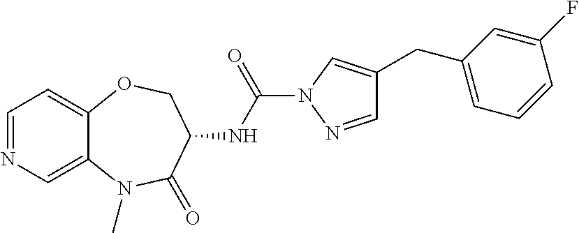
C1=NC=C2C(=C1)OCC(NC(N1N=CC(CC3=CC=CC(F)=C3)=C1)=O)C(=O)N2C
